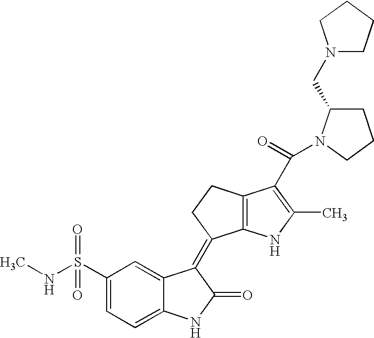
C1(S(NC)(=O)=O)=CC=C2C(=C1)C(=C1C3=C(CC1)C(C(N1C(CN4CCCC4)CCC1)=O)=C(C)N3)C(=O)N2
